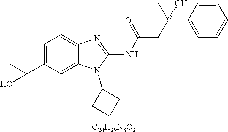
C1=C(C(C)(C)O)C=C2C(=C1)N=C(NC(=O)CC(C1=CC=CC=C1)(C)O)N2C1CCC1.[C24H29N3O3]
